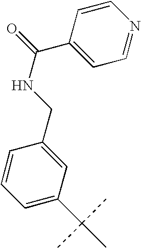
C1=CC=C(C(C)(C)C)C=C1CNC(=O)C1=CC=NC=C1
